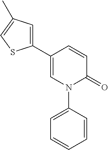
C1(C2=CC(C)=CS2)=CN(C2=CC=CC=C2)C(=O)C=C1
